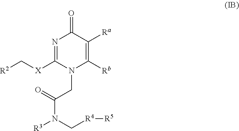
N1=C([X]C[R2])N(CC(N(C[R4][R5])[R3])=O)C([Rb])=C([Ra])C1=O
